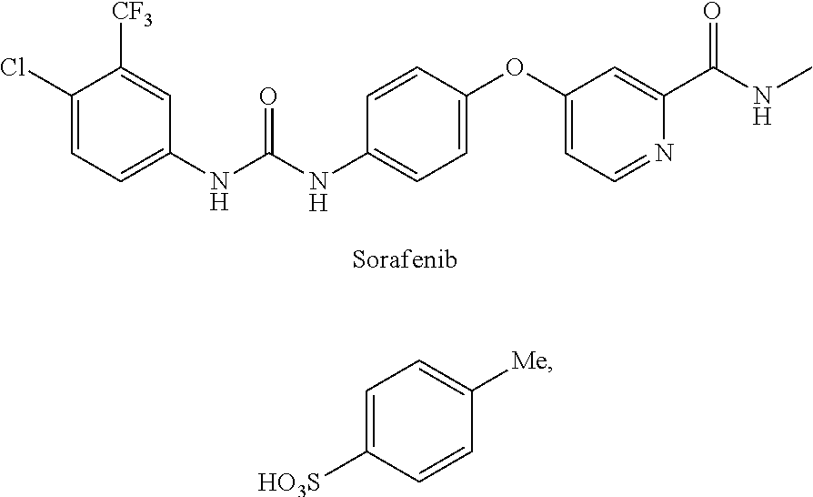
C1(Cl)=CC=C(NC(NC2=CC=C(OC3=CC=NC(C(NC)=O)=C3)C=C2)=O)C=C1[CF3].C1=C([HO3S])C=CC([Me])=C1
